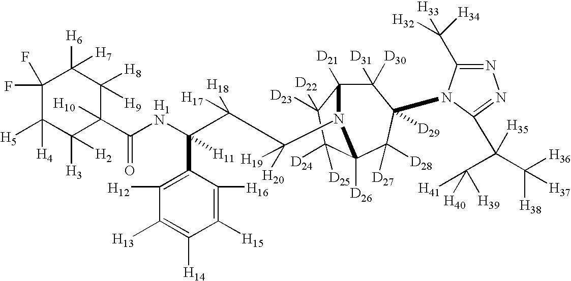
C1(F)(F)C([H5])([H4])C([H3])([H2])C([H10])(C(NC(C(C([H20])([H19])N2C3([D21])C([D31])([D30])C([D29])(N4C(C([H32])([H33])[H34])=NN=C4C(C([H41])([H39])[H40])(C([H36])([H38])[H37])[H35])C([D27])([D28])C2([D26])C([D24])([D25])C3([D23])[D22])([H18])[H17])(C2=C([H12])C([H13])=C([H14])C([H15])=C2[H16])[H11])=O)C([H8])([H9])C1([H6])[H7]
